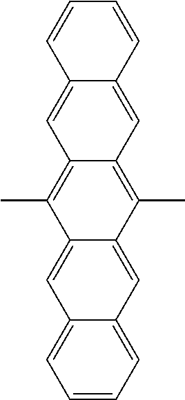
C1=CC=C2C(=C1)C=C1C(=C2)C(C)=C2C(=C1C)C=C1C(=C2)C=CC=C1
